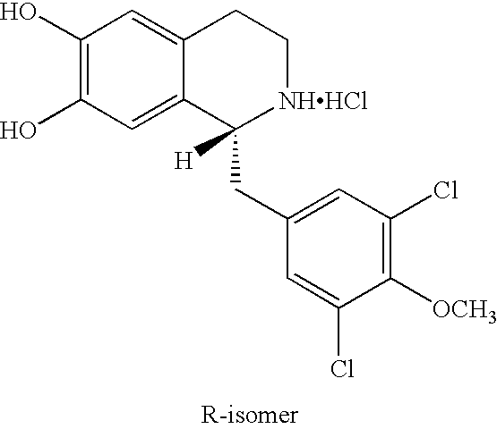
C1(O)=C(O)C=C2C(=C1)CC[NHHCl]C2(CC1=CC(Cl)=C([OCH3])C(Cl)=C1)[H]
